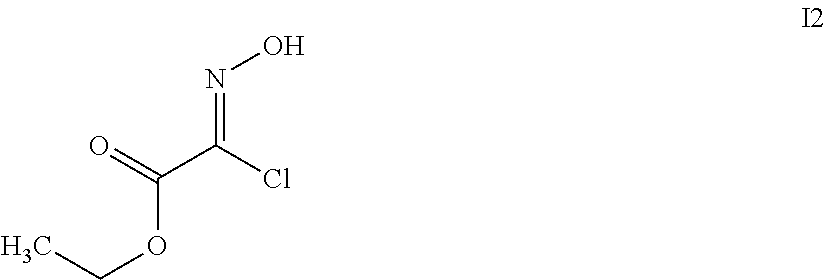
N(=C(C(=O)OCC)Cl)O
